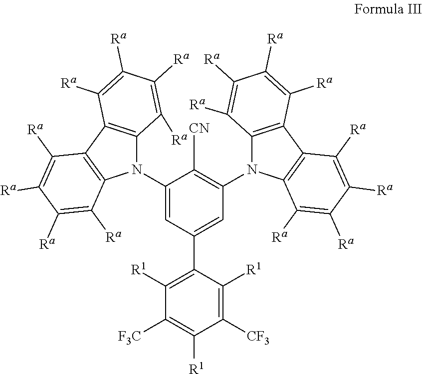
C1([F3C])=C([R1])C([CF3])=C([R1])C(C2=CC(N3C4=C(C5=C3C([Ra])=C([Ra])C([Ra])=C5[Ra])C([Ra])=C([Ra])C([Ra])=C4[Ra])=C([CN])C(N3C4=C(C5=C3C([Ra])=C([Ra])C([Ra])=C5[Ra])C([Ra])=C([Ra])C([Ra])=C4[Ra])=C2)=C1[R1]
